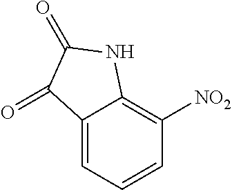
C12=CC=CC([NO2])=C1NC(=O)C2=O
